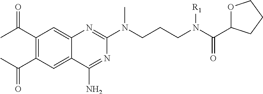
C1(C(C)=O)=C(C(C)=O)C=C2C(=C1)N=C(N(CCCN(C(=O)C1OCCC1)[R1])C)N=C2N
